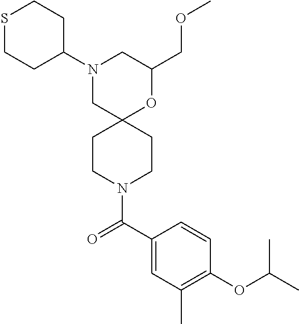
C1(COC)OC2(CN(C3CCSCC3)C1)CCN(C(C1=CC(C)=C(OC(C)C)C=C1)=O)CC2
